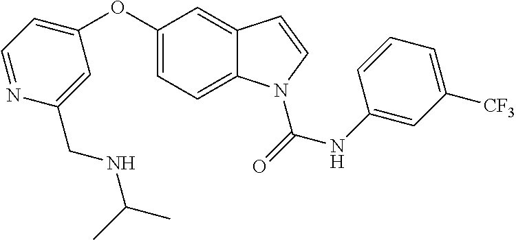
C1(OC2=CC=NC(CNC(C)C)=C2)=CC=C2C(=C1)C=CN2C(=O)NC1=CC([CF3])=CC=C1
